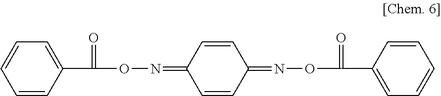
C1=CC(C(=O)ON=C2C=CC(=NOC(=O)C3=CC=CC=C3)C=C2)=CC=C1
